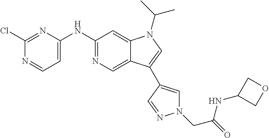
C12=CN=C(NC3=CC=NC(Cl)=N3)C=C1N(C(C)C)C=C2C1=CN(CC(=O)NC2COC2)N=C1
